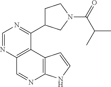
C1=NC2=C(C(C3CCN(C(=O)C(C)C)C3)=N1)C1=C(N=C2)NC=C1
